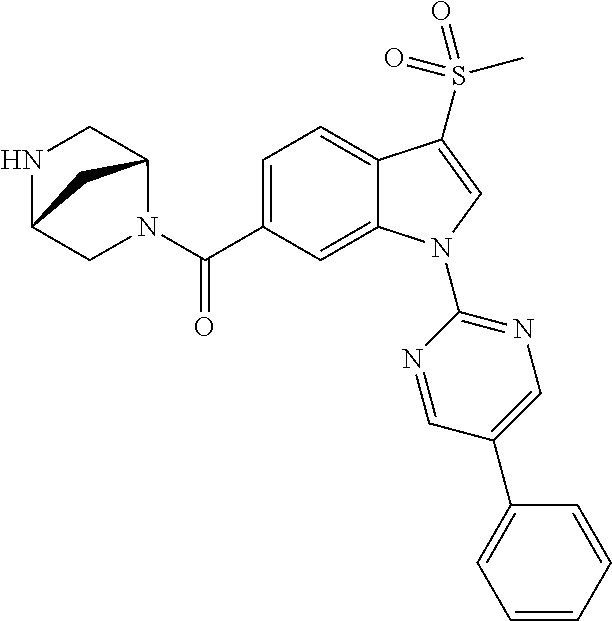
C(C1=CC=C2C(=C1)N(C1=NC=C(C3=CC=CC=C3)C=N1)C=C2S(C)(=O)=O)(=O)N1C2CNC(C1)C2
